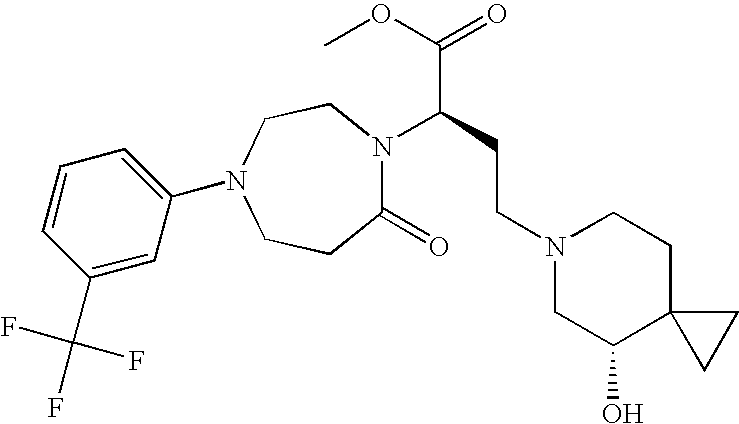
C1(=O)N(C(CCN2CC(O)C3(CC2)CC3)C(=O)OC)CCN(C2=CC=CC(C(F)(F)F)=C2)CC1
